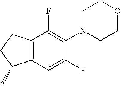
C1N(C2=C(F)C3=C(C=C2F)C(*)CC3)CCOC1
